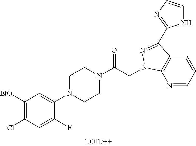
C1([EtO])=C(Cl)C=C(F)C(N2CCN(C(CN3C4=C(C=CC=N4)C(C4=NC=CN4)=N3)=O)CC2)=C1
